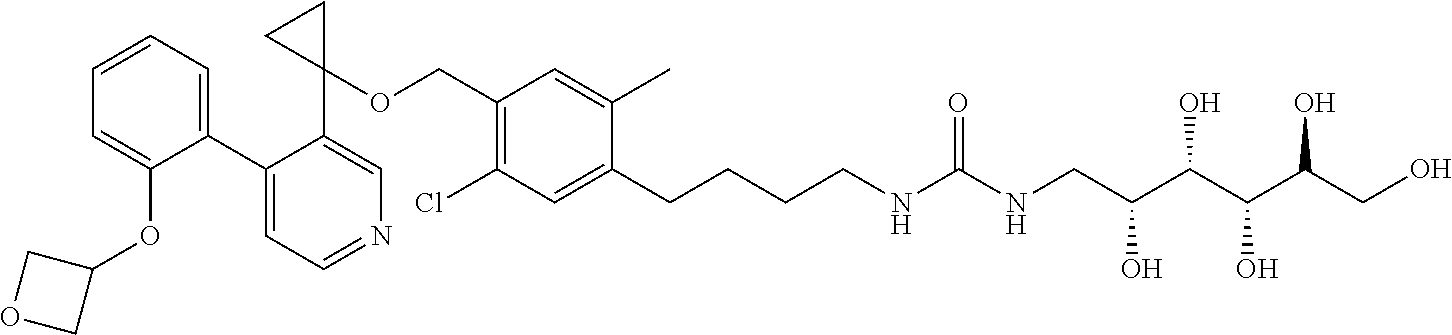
C1(C2=CC=CC=C2OC2COC2)=CC=NC=C1C1(OCC2=C(Cl)C=C(CCCCNC(NCC(C(C(C(CO)O)O)O)O)=O)C(C)=C2)CC1
